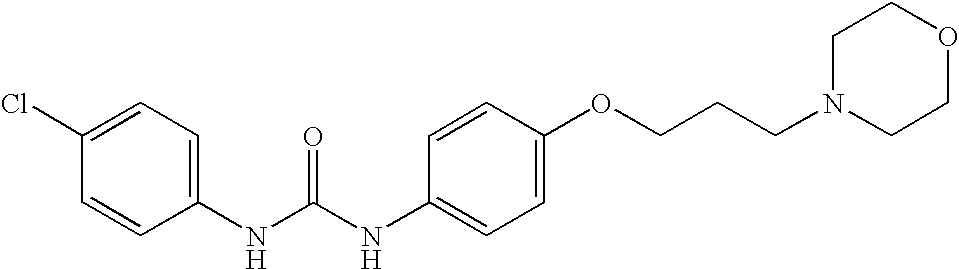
C1(Cl)=CC=C(NC(NC2=CC=C(OCCCN3CCOCC3)C=C2)=O)C=C1
